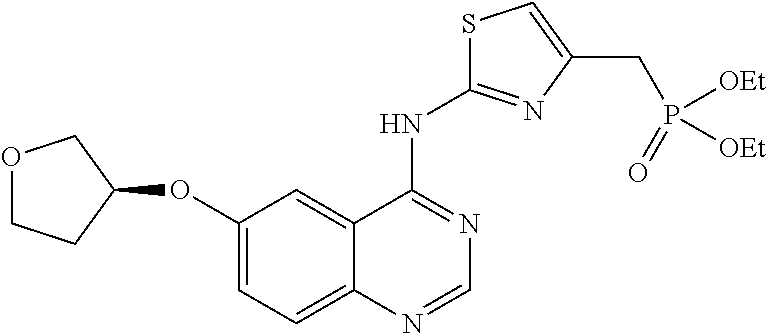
C1(OC2COCC2)=CC=C2C(=C1)C(NC1=NC(CP(=O)([OEt])[OEt])=CS1)=NC=N2
